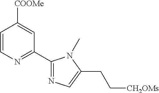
C1=CN=C(C2=NC=C(CC[CH2OMs])N2C)C=C1[COOMe]
